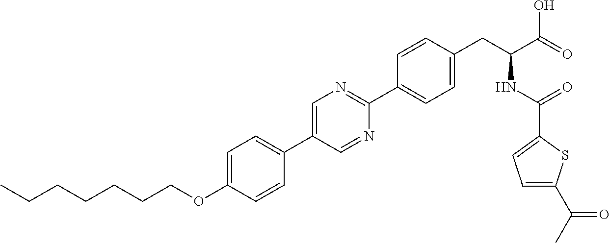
C(OC1=CC=C(C2=CN=C(C3=CC=C(CC(NC(=O)C4=CC=C(C(C)=O)S4)C(=O)O)C=C3)N=C2)C=C1)CCCCCC
